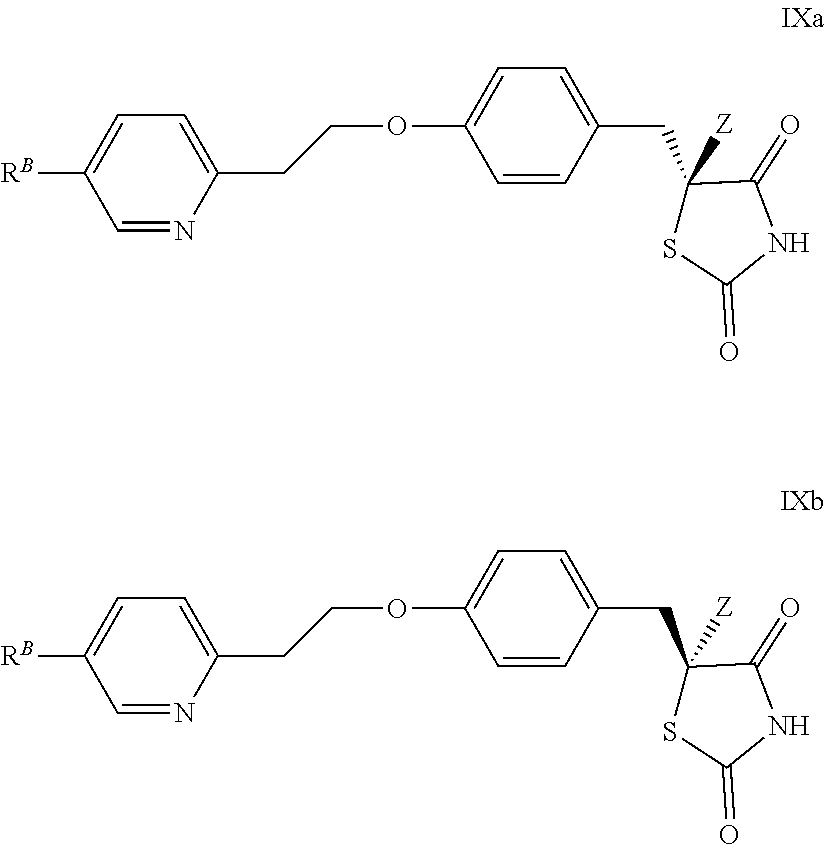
C1=C([RB])C=NC(CCOC2=CC=C(CC3([Z])C(=O)NC(=O)S3)C=C2)=C1.C1=C([RB])C=NC(CCOC2=CC=C(CC3([Z])C(=O)NC(=O)S3)C=C2)=C1
